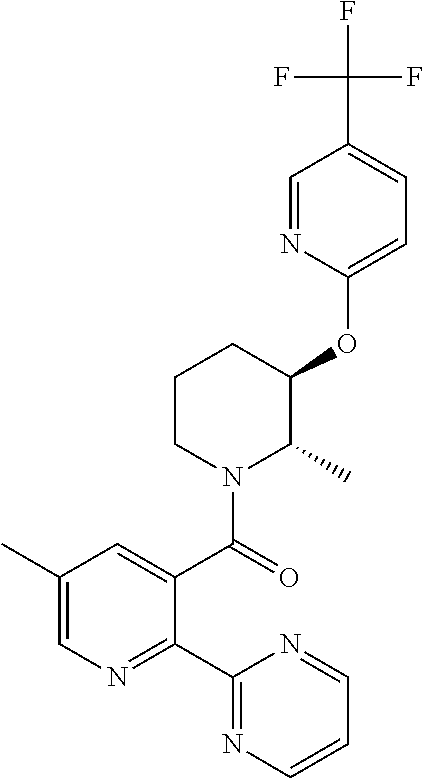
C1(OC2C(C)N(C(=O)C3=CC(C)=CN=C3C3=NC=CC=N3)CCC2)=CC=C(C(F)(F)F)C=N1
